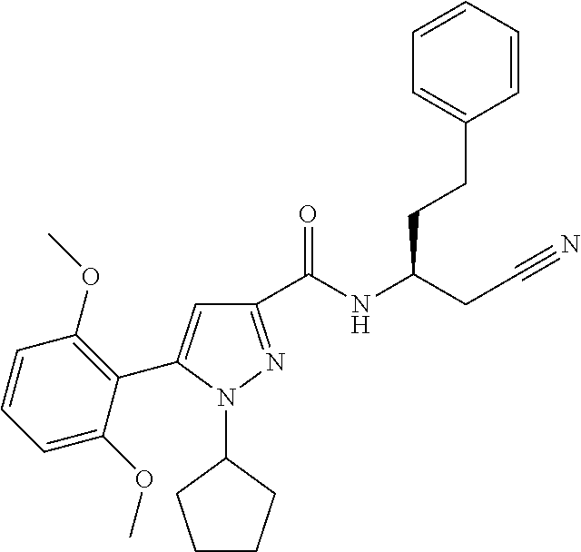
C1(C(NC(CC#N)CCC2=CC=CC=C2)=O)=NN(C2CCCC2)C(C2=C(OC)C=CC=C2OC)=C1
